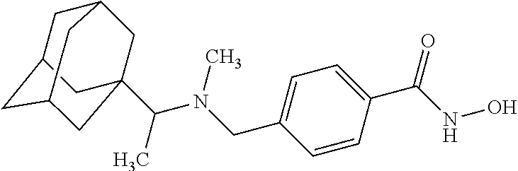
C1=CC(C(NO)=O)=CC=C1CN(C(C)C12CC3CC(CC(C1)C3)C2)C
